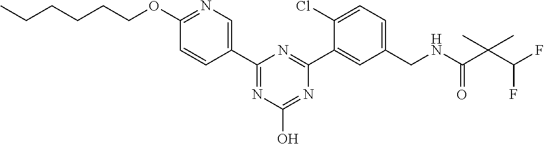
C1(C2=NC(O)=NC(C3=CC(CNC(=O)C(C(F)F)(C)C)=CC=C3Cl)=N2)=CN=C(OCCCCCC)C=C1
